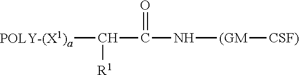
C([R1])(C(N[(GM][CSF)])=O)[POLY-(X1)a]
